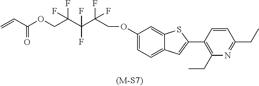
O(C1=CC=C2C(=C1)SC(C1=C(CC)N=C(CC)C=C1)=C2)CC(C(C(COC(C=C)=O)(F)F)(F)F)(F)F
